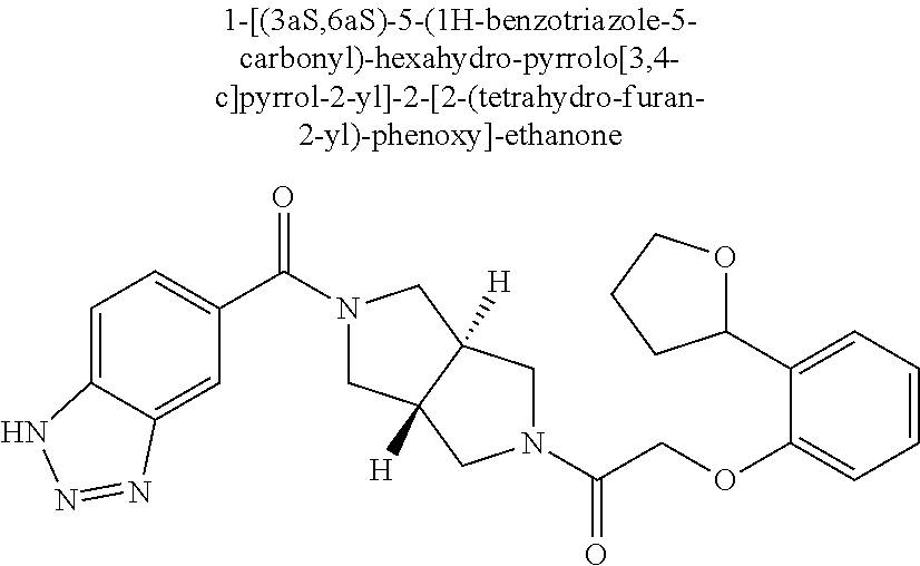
C(COC1=CC=CC=C1C1OCCC1)(=O)N1CC2([H])CN(C(=O)C3=CC=C4C(=C3)N=NN4)CC2([H])C1
